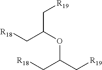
[R18]CC(OC(C[R19])C[R18])C[R19]
